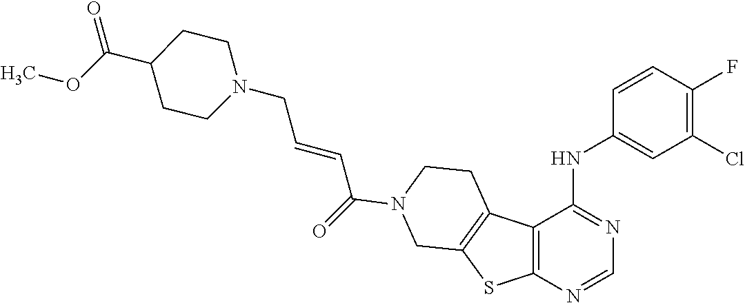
N1(CC=CC(=O)N2CCC3=C(SC4=C3C(NC3=CC(Cl)=C(F)C=C3)=NC=N4)C2)CCC(C(OC)=O)CC1
